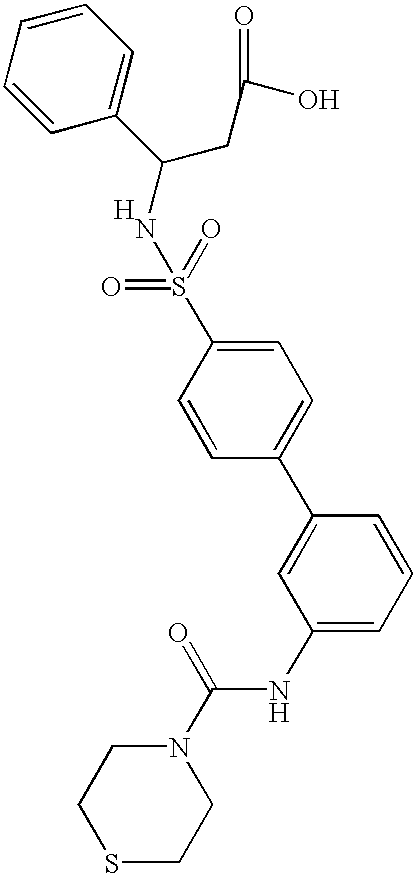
N1(C(NC2=CC=CC(C3=CC=C(S(=O)(=O)NC(CC(O)=O)C4=CC=CC=C4)C=C3)=C2)=O)CCSCC1.[H]
